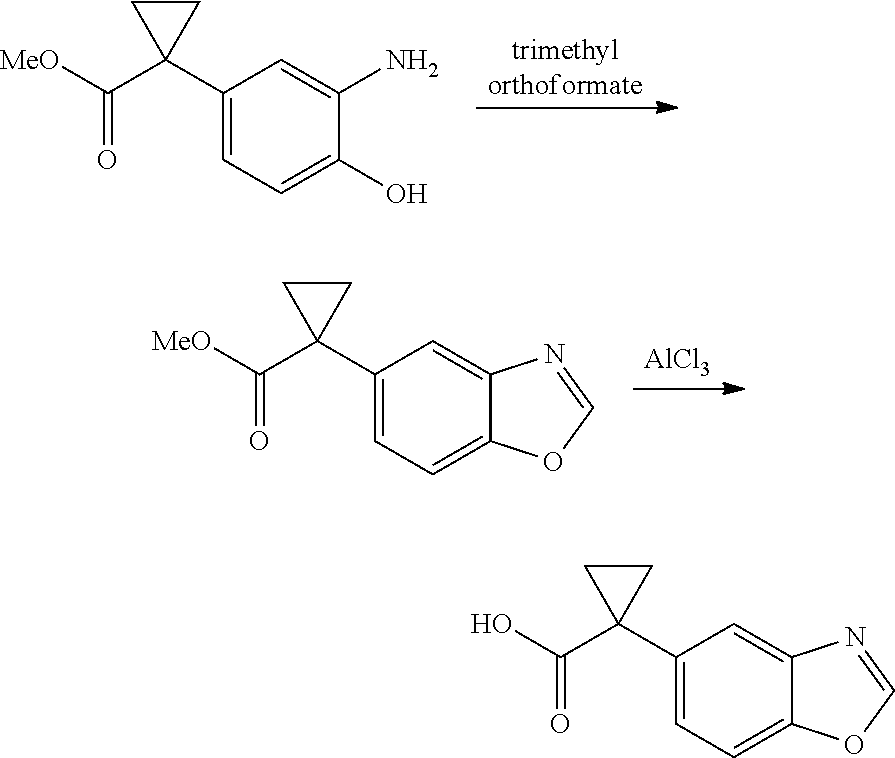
[trimethylorthoformate].C1(C2(C([MeO])=O)CC2)=CC=C(O)C(N)=C1.C1(C2(C(O)=O)CC2)=CC=C2C(=C1)N=CO2.C1(C2(C([MeO])=O)CC2)=CC=C2C(=C1)N=CO2.[AlCl3]
